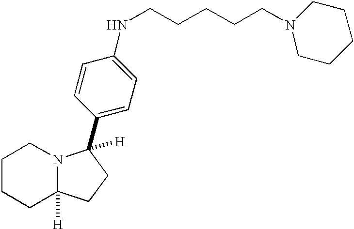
C1CCC2([H])N(C1)C([H])(C1=CC=C(NCCCCCN3CCCCC3)C=C1)CC2
